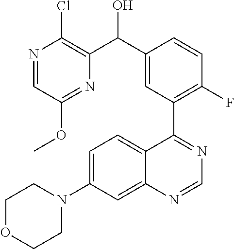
N1=CC(OC)=NC(C(C2=CC(C3=NC=NC4=CC(N5CCOCC5)=CC=C34)=C(F)C=C2)O)=C1Cl
